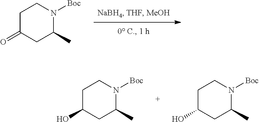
C1C(=O)CC(C)N([Boc])C1.C1C(O)CC(C)N([Boc])C1.C1C(O)CC(C)N([Boc])C1
